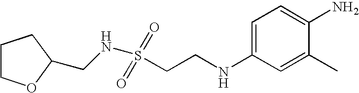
C1COC(CNS(CCNC2=CC=C(N)C(C)=C2)(=O)=O)C1
